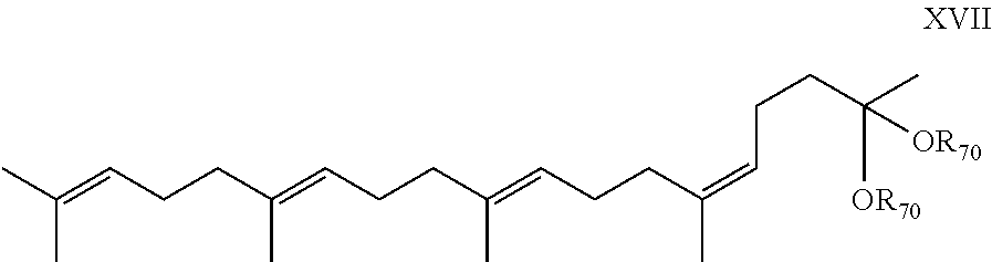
CC(=CCCC(=CCCC(=CCCC(=CCCC(C)([OR70])[OR70])C)C)C)C
